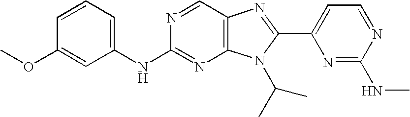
C1=CC=C(NC2=NC3=C(C=N2)N=C(C2=CC=NC(NC)=N2)N3C(C)C)C=C1OC
